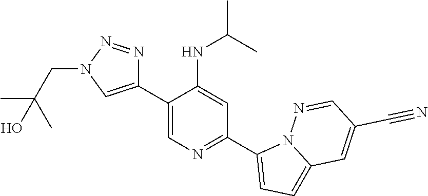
C1(C2=CN(CC(C)(C)O)N=N2)=CN=C(C2=CC=C3N2N=CC(C#N)=C3)C=C1NC(C)C
